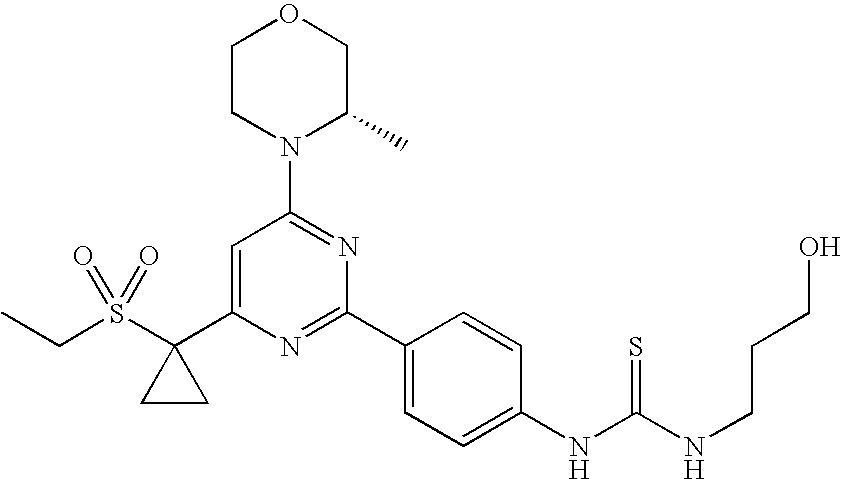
CCS(C1(C2=CC(N3C(C)COCC3)=NC(C3=CC=C(NC(NCCCO)=S)C=C3)=N2)CC1)(=O)=O
